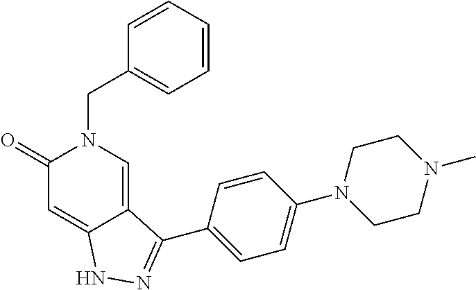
C(N1C(=O)C=C2C(=C1)C(C1=CC=C(N3CCN(C)CC3)C=C1)=NN2)C1=CC=CC=C1
